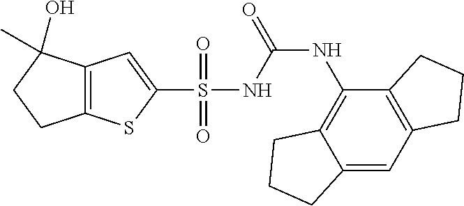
C12=C(SC(S(=O)(=O)NC(NC3=C4C(=CC5=C3CCC5)CCC4)=O)=C1)CCC2(C)O
